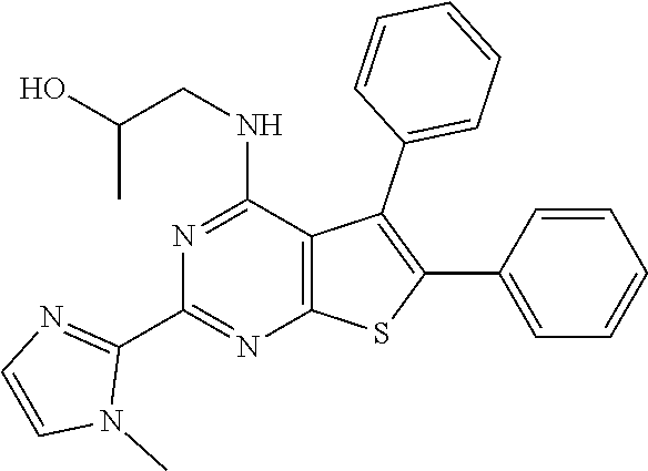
C1(C2=NC3=C(C(NCC(O)C)=N2)C(C2=CC=CC=C2)=C(C2=CC=CC=C2)S3)=NC=CN1C
